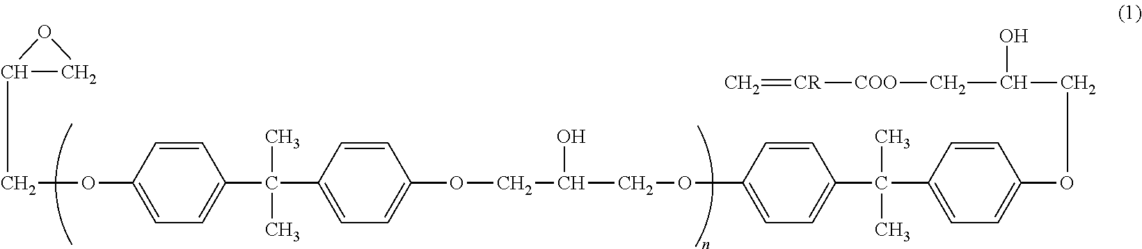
C1=CC(OCC2CO2)=CC=C1C(C1=CC=C(OCC(COC2=CC=C(C(C)(C)C3=CC=C(OCC(C[COO][CR]=C)O)C=C3)C=C2)O)C=C1)(C)C
